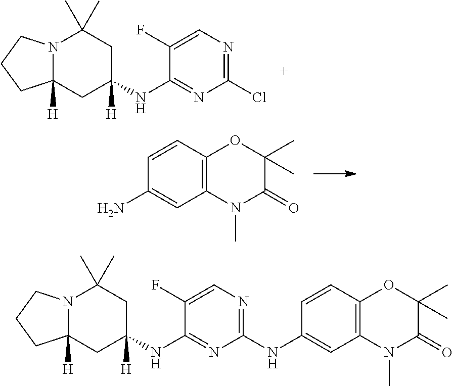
N12C([H])(CC(NC3=NC(Cl)=NC=C3F)([H])CC1(C)C)CCC2.C1(N)=CC2=C(C=C1)OC(C)(C)C(=O)N2C.N12C([H])(CC(NC3=NC(NC4=CC5=C(C=C4)OC(C)(C)C(=O)N5C)=NC=C3F)([H])CC1(C)C)CCC2
